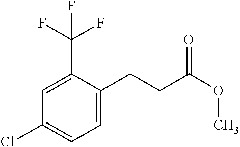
C1=C(CCC(=O)OC)C(C(F)(F)F)=CC(Cl)=C1
